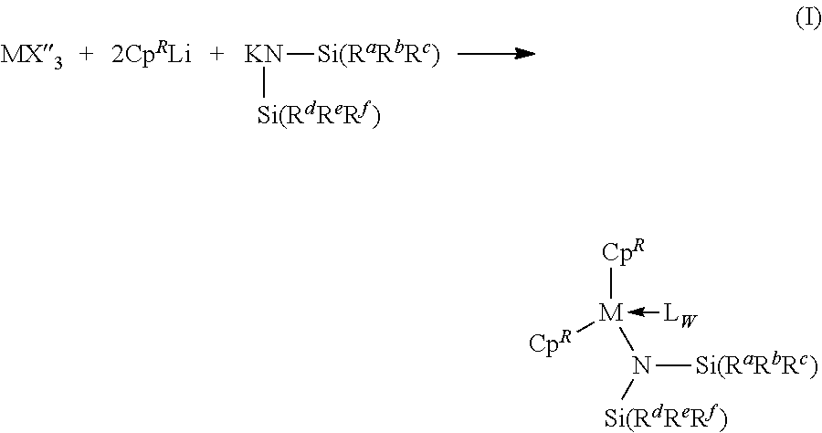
[Si(RdReRf)][KN][Si(RaRbRc)].N([Si(RaRbRc)])([Si(RdReRf)])[M]([CpR])([CpR])-[LW]
